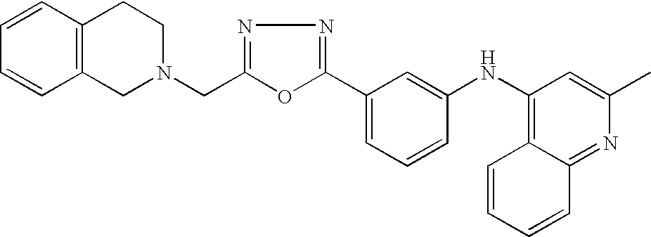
C1(NC2=C3C(=NC(C)=C2)C=CC=C3)=CC(C2=NN=C(CN3CC4=C(CC3)C=CC=C4)O2)=CC=C1
